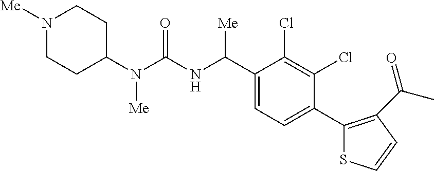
C1(N(C(NC(C2=CC=C(C3=C(C(C)=O)C=CS3)C(Cl)=C2Cl)[Me])=O)[Me])CCN([Me])CC1
